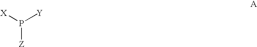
P([Z])([X])[Y]
